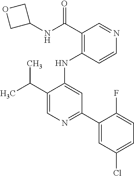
C(C1=CN=C(C2=CC(Cl)=CC=C2F)C=C1NC1=C(C(=O)NC2COC2)C=NC=C1)(C)C
